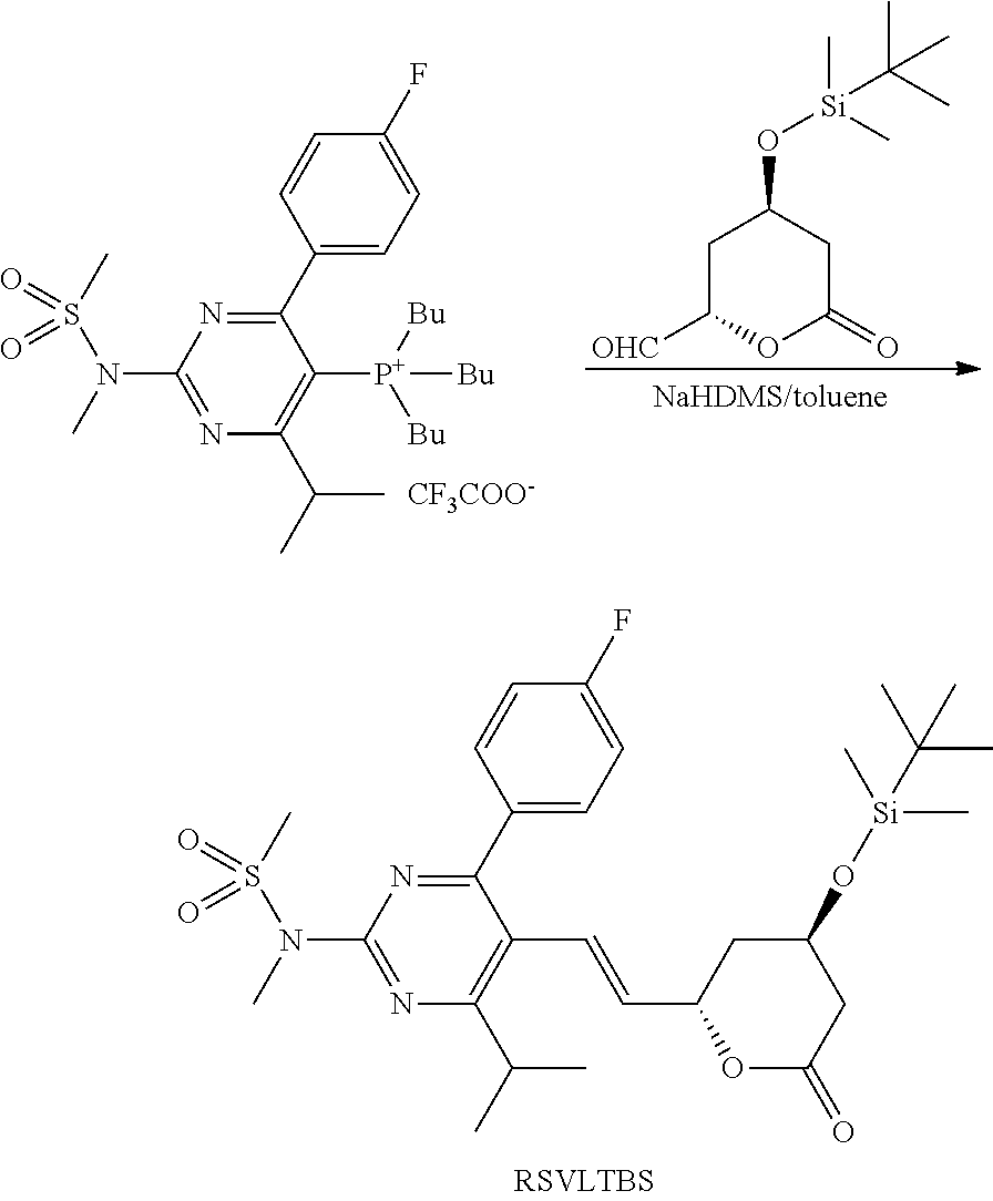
C1(C2=CC=C(F)C=C2)=NC(N(C)S(C)(=O)=O)=NC(C(C)C)=C1C=CC1OC(=O)CC(O[Si](C)(C)C(C)(C)C)C1.C1C([OHC])OC(=O)CC1O[Si](C)(C)C(C)(C)C.C1(C2=CC=C(F)C=C2)=NC(N(C)S(C)(=O)=O)=NC(C(C)C)=C1[P+]([Bu])([Bu])[Bu].[CF3COO-]
